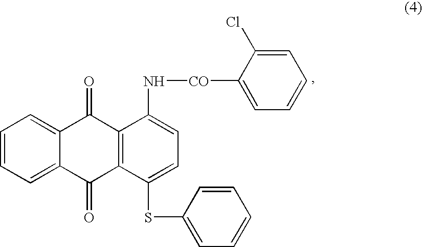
C1=C2C(=CC=C1)C(=O)C1=C(C2=O)C(SC2=CC=CC=C2)=CC=C1N[CO]C1=CC=CC=C1Cl
